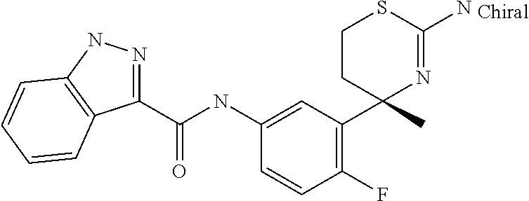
C1(NC(C2=NNC3=C2C=CC=C3)=O)=CC(C2(C)N=C(N)SCC2)=C(F)C=C1
